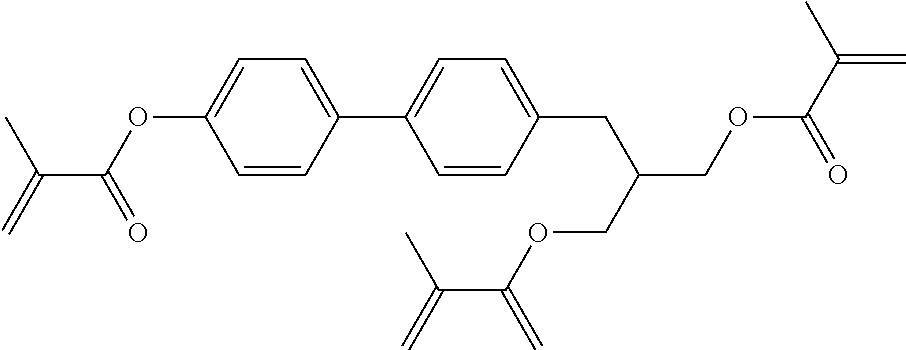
C1=CC(C2=CC=C(CC(COC(C(C)=C)=O)COC(C(=C)C)=C)C=C2)=CC=C1OC(C(=C)C)=O
